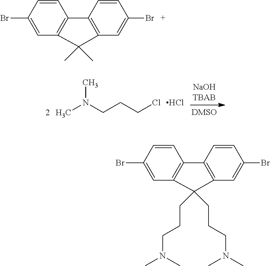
CN(CCCCl)C.Cl.BrC1=CC2=C(C=C1)C1=C(C=C(Br)C=C1)C2(C)C.BrC1=CC2=C(C=C1)C1=C(C=C(Br)C=C1)C2(CCCN(C)C)CCCN(C)C
